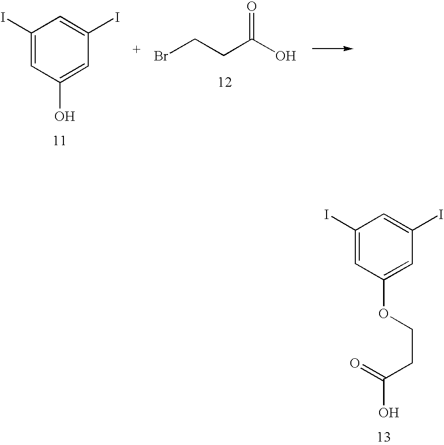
C1(I)=CC(O)=CC(I)=C1.BrCCC(O)=O.C1=C(I)C=C(OCCC(=O)O)C=C1I
